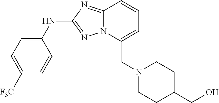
C12=NC(NC3=CC=C([F3C])C=C3)=NN1C(CN1CCC(CO)CC1)=CC=C2
